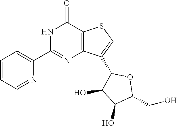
C1=CC=NC(C2=NC3=C(C(=O)N2)SC=C3C2C(O)C(O)C(CO)O2)=C1
